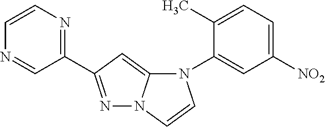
C1(C)=CC=C([NO2])C=C1N1C2=CC(C3=NC=CN=C3)=NN2C=C1
